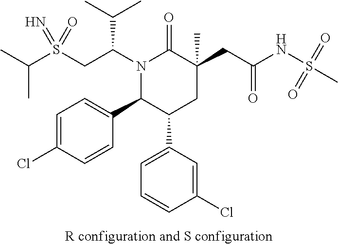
S(CC(N1C(=O)C(CC(=O)NS(C)(=O)=O)(C)CC(C2=CC=CC(Cl)=C2)C1C1=CC=C(Cl)C=C1)C(C)C)(=N)(=O)C(C)C
